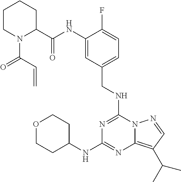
C1(C(NC2=CC(CNC3=NC(NC4CCOCC4)=NC4=C(C(C)C)C=NN34)=CC=C2F)=O)CCCCN1C(=O)C=C
